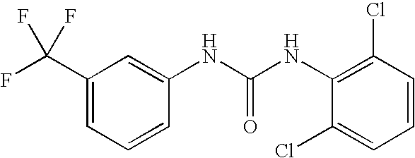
C1=C(C(F)(F)F)C=C(NC(NC2=C(Cl)C=CC=C2Cl)=O)C=C1
